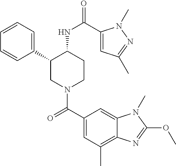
C1=CC=C(C2CN(C(C3=CC(C)=C4C(=C3)N(C)C(OC)=N4)=O)CCC2NC(=O)C2=CC(C)=NN2C)C=C1
